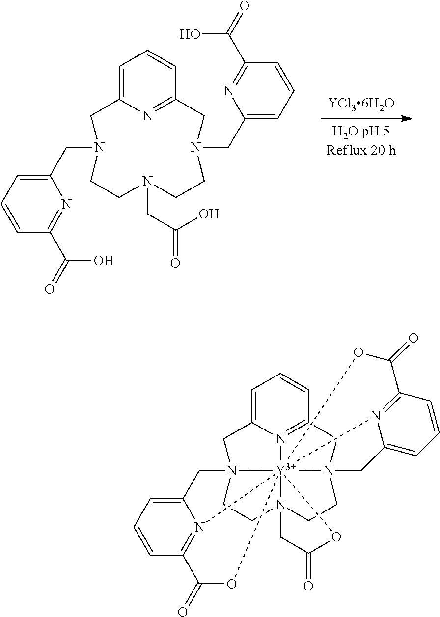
C1CN23CCN45CC6=N7C(=CC=C6)CN16CC1=CC=CC8=N1[Y]27641(OC(=O)C3)(OC8=O)N2=C(C=CC=C2C5)C(=O)O1.C1CN(CC(=O)O)CCN(CC2=CC=CC(C(=O)O)=N2)CC2=NC(=CC=C2)CN1CC1=CC=CC(C(=O)O)=N1
